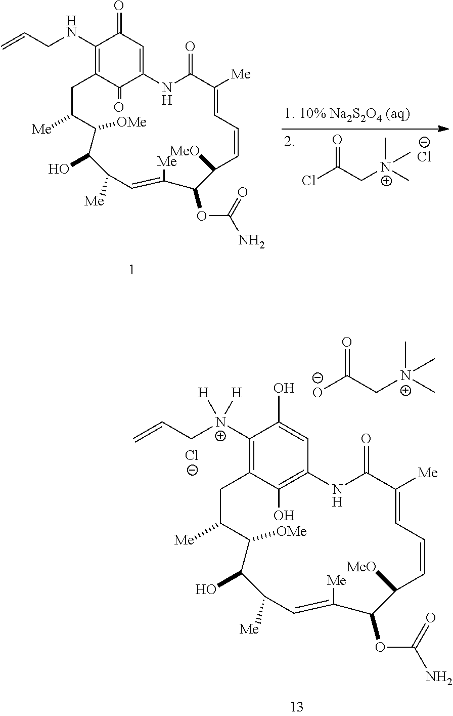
C1([N+](CC=C)([H])[H])=C2C(O)=C(C=C1O)NC(=O)C([Me])=CC=CC([MeO])C(OC(=O)N)C([Me])=CC([Me])C(O)C([OMe])C([Me])C2.[Cl-].O=C([O-])C[N+](C)(C)C.C1(NCC=C)=C2C(=O)C(=CC1=O)NC(=O)C([Me])=CC=CC([MeO])C(OC(=O)N)C([Me])=CC([Me])C(O)C([OMe])C([Me])C2.O=C(Cl)C[N+](C)(C)C.[Cl-]
